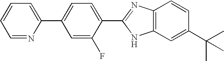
C1=NC(C2=CC=C(C3=NC4=C(N3)C=C(C(C)(C)C)C=C4)C(F)=C2)=CC=C1
